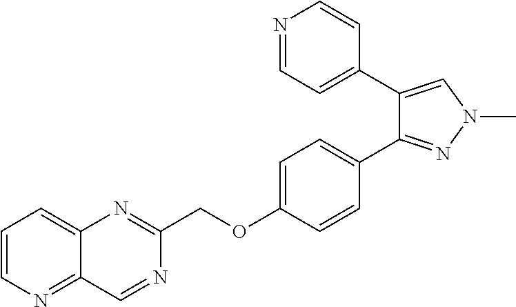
C1(COC2=CC=C(C3=NN(C)C=C3C3=CC=NC=C3)C=C2)=NC2=CC=CN=C2C=N1
